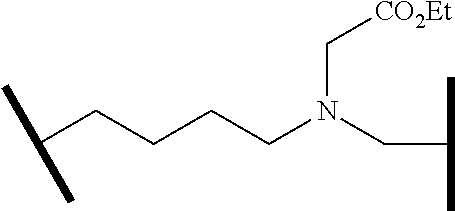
C(CCCCN(CC(C)C)C[CO2Et])(C)C
